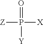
[Z]P([X])([Y])=O
